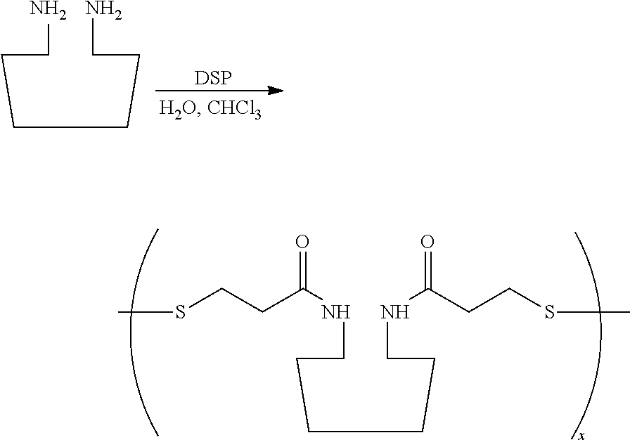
[DSP].C(CCCCCN)N.C(CCCCCNC(=O)CCSC)NC(=O)CCSC
